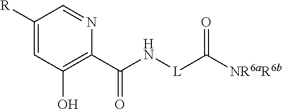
C1([R])=CC(O)=C(C(N[L]C([NR6aR6b])=O)=O)N=C1
